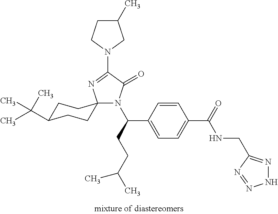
N1(C(C2=CC=C(C(=O)NCC3=NNN=N3)C=C2)CCC(C)C)C(=O)C(N2CCC(C)C2)=NC12CCC(C(C)(C)C)CC2
